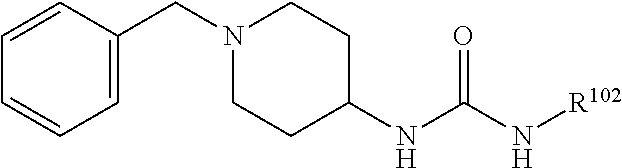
C1=C(CN2CCC(NC(N[R102])=O)CC2)C=CC=C1
